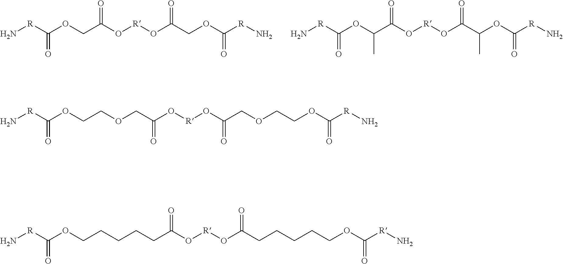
N[R]C(OCC(O[R]OC(COC([R]N)=O)=O)=O)=O.N[R]C(OCCOCC(O[R]OC(COCCOC([R]N)=O)=O)=O)=O.N[R]C(OCCCCCC(O[R]OC(CCCCCOC([R]N)=O)=O)=O)=O.N[R]C(OC(C(O[R]OC(C(OC([R]N)=O)C)=O)=O)C)=O
